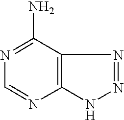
C12=C(NN=N1)N=CN=C2N
